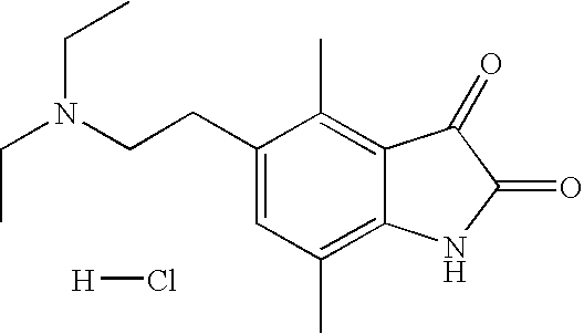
C1(CCN(CC)CC)=CC(C)=C2C(=C1C)C(=O)C(=O)N2.[H]Cl
